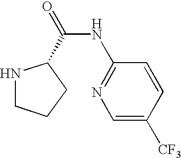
C(NC1=NC=C([CF3])C=C1)(=O)C1NCCC1
